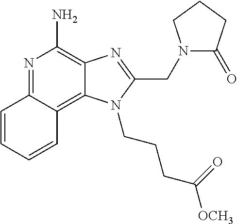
C1=CC=CC2=C3C(=C(N)N=C12)N=C(CN1C(=O)CCC1)N3CCCC(=O)[OCH3]
